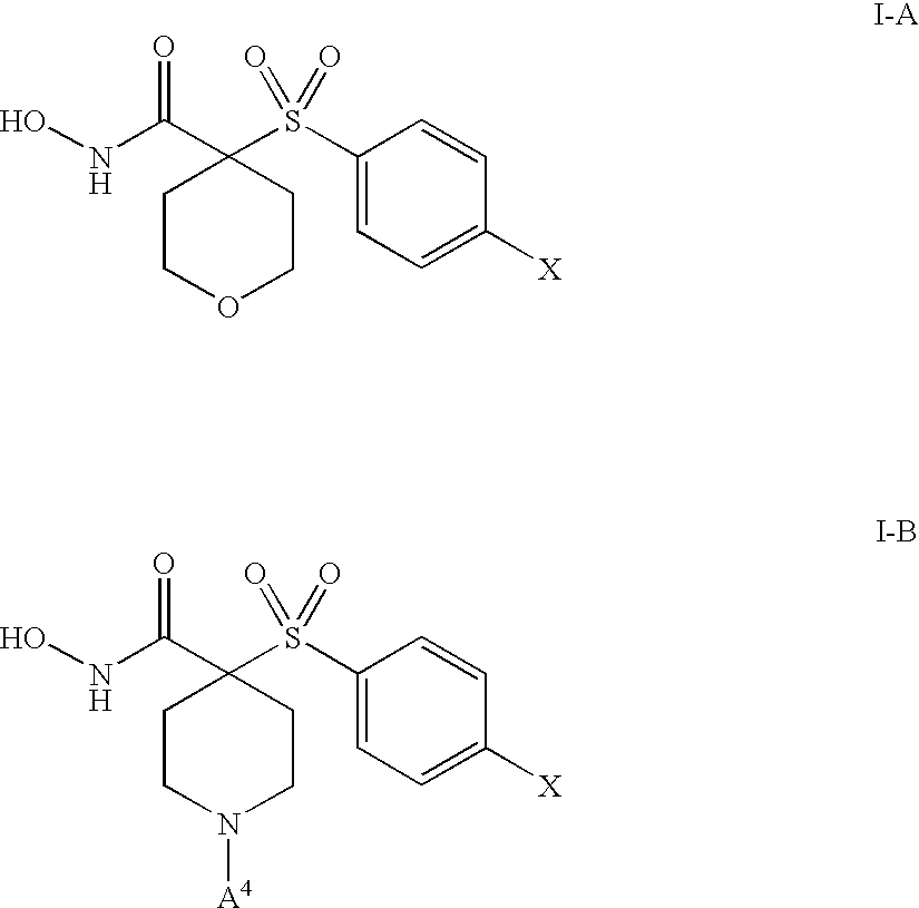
ONC(C1(S(=O)(=O)C2=CC=C([X])C=C2)CCOCC1)=O.ONC(C1(S(=O)(=O)C2=CC=C([X])C=C2)CCN([A4])CC1)=O
